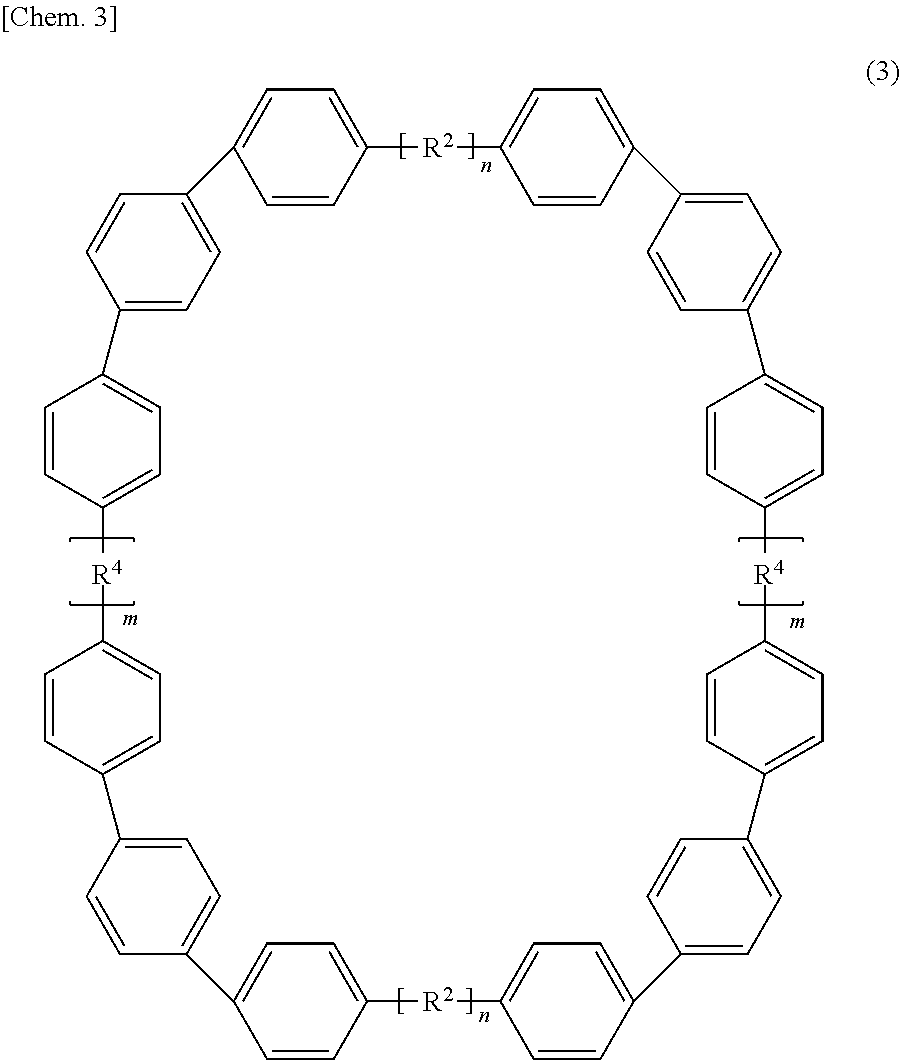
C1=CC2=CC=C1C1=CC=C(C=C1)C1=CC=C(C=C1)[R4]C1=CC=C(C=C1)C1=CC=C(C=C1)C1=CC=C(C=C1)[R2]C1=CC=C(C3=CC=C(C4=CC=C([R4]C5=CC=C(C6=CC=C(C7=CC=C(C=C7)[R2]2)C=C6)C=C5)C=C4)C=C3)C=C1
